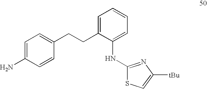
C1(CCC2=CC=CC=C2NC2=NC([tBu])=CS2)=CC=C(N)C=C1
